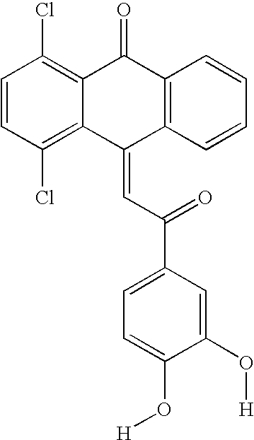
C12=C(Cl)C=CC(Cl)=C1C(=CC(=O)C1=CC=C(O[H])C(O[H])=C1)C1=C(C2=O)C=CC=C1
